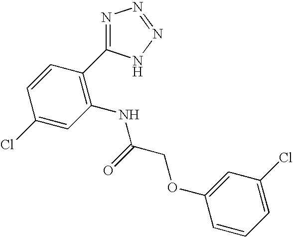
C1=CC(C2=NN=NN2)=C(NC(COC2=CC(Cl)=CC=C2)=O)C=C1Cl
